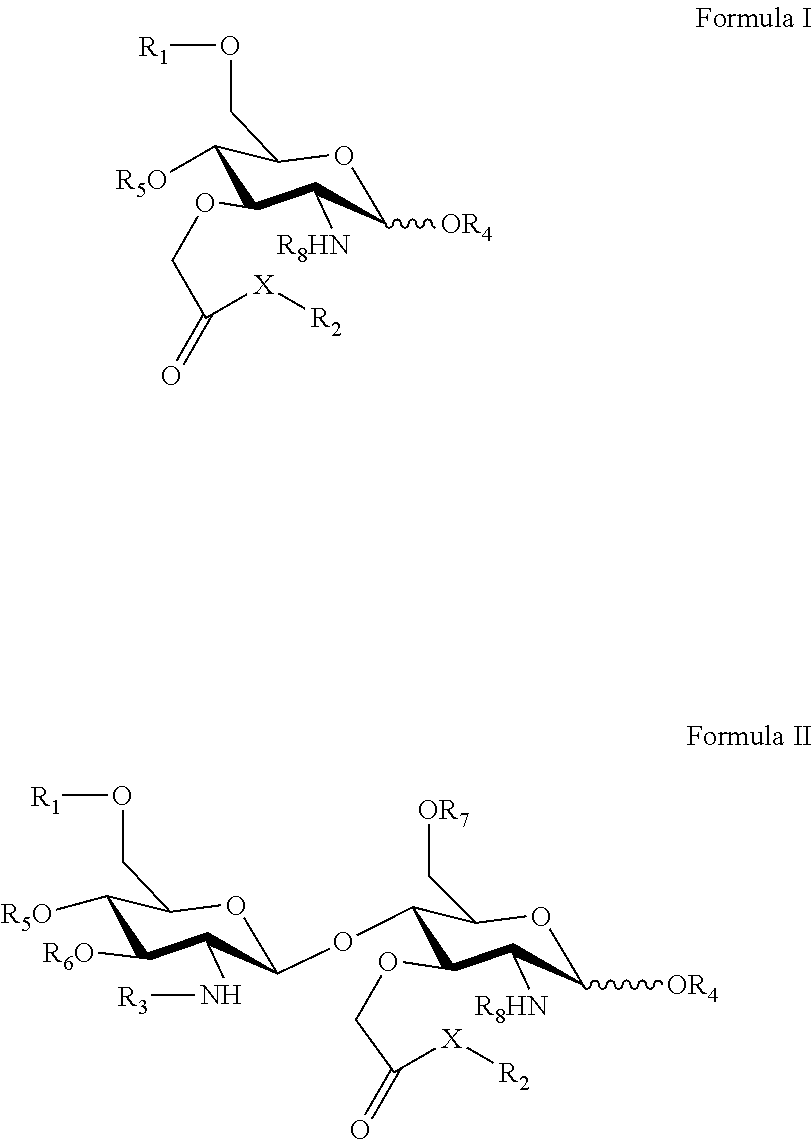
C1([OR4])OC(CO[R1])C([R5O])C(OCC(=O)[X][R2])C1[R8HN].C1(OC2C(OCC(=O)[X][R2])C([R8HN])C([OR4])OC2C[OR7])OC(CO[R1])C([R5O])C([R6O])C1N[R3]
